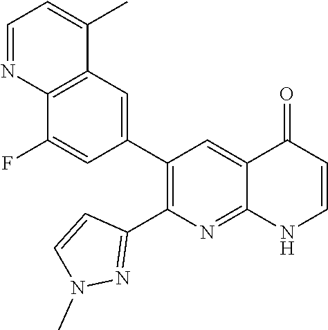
C12=C(C=C(C3=C(C4=NN(C)C=C4)N=C4C(=C3)C(=O)C=CN4)C=C1F)C(C)=CC=N2
